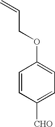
C1=CC([CHO])=CC=C1OCC=C
